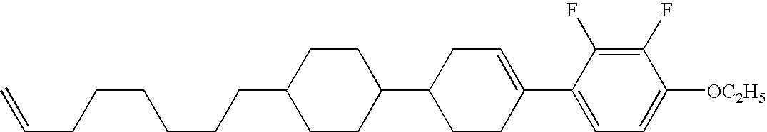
C1(F)=C(F)C(C2=CCC(C3CCC(CCCCCCC=C)CC3)CC2)=CC=C1[OC2H5]
